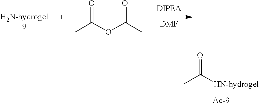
[DMF].CC(=O)OC(C)=O.CC(=O)[HN-hydrogel].[Ac]
